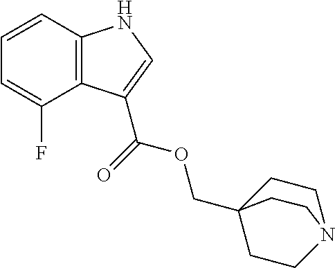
C1=CC2=C(C(F)=C1)C(C(=O)OCC13CCN(CC1)CC3)=CN2
